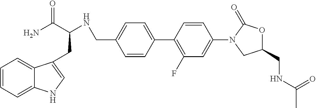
C1=CC(C2=C(F)C=C(N3CC(CNC(=O)C)OC3=O)C=C2)=CC=C1CNC(C(N)=O)CC1=CNC2=CC=CC=C21
